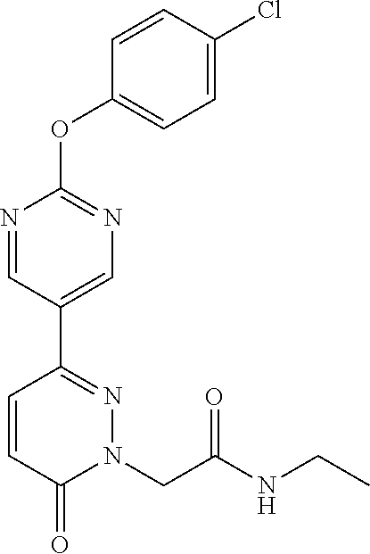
N1=CC(C2=NN(CC(NCC)=O)C(=O)C=C2)=CN=C1OC1=CC=C(Cl)C=C1
